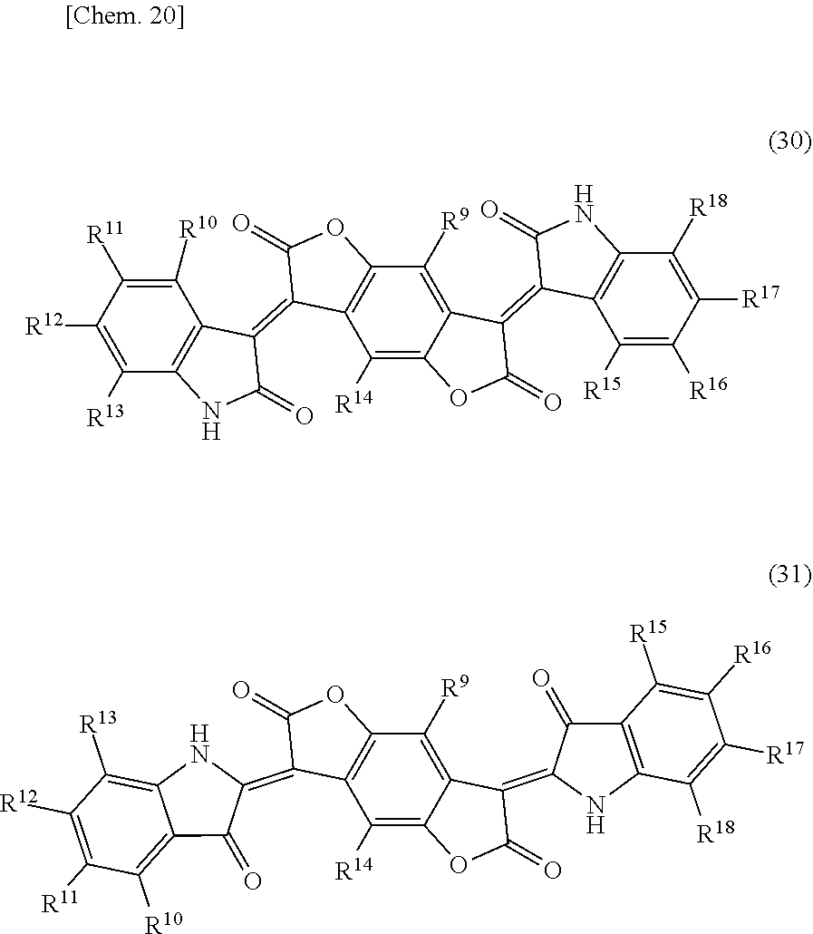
C1([R10])=C([R11])C([R12])=C([R13])C2=C1C(=C1C3=C(C([R9])=C4C(=C3[R14])OC(=O)C4=C3C4=C(C([R18])=C([R17])C([R16])=C4[R15])NC3=O)OC1=O)C(=O)N2.C1([R13])=C2C(=C([R10])C([R11])=C1[R12])C(=O)C(=C1C3=C(C([R9])=C4C(=C3[R14])OC(=O)C4=C3NC4=C(C([R15])=C([R16])C([R17])=C4[R18])C3=O)OC1=O)N2
